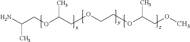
NC(COC(COCCOC(COC)C)C)C
